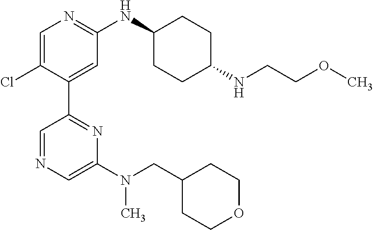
C1=C(Cl)C(C2=NC(N(CC3CCOCC3)C)=CN=C2)=CC(NC2CCC(NCCOC)CC2)=N1
